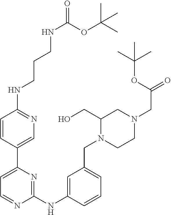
C1=NC(NC2=CC(CN3CCN(CC(=O)OC(C)(C)C)CC3CO)=CC=C2)=NC(C2=CN=C(NCCCNC(OC(C)(C)C)=O)C=C2)=C1
